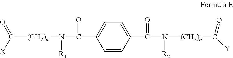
C([(CH2)m]N(C(=O)C1=CC=C(C(N([(CH2)n]C(=O)[Y])[R2])=O)C=C1)[R1])([X])=O
